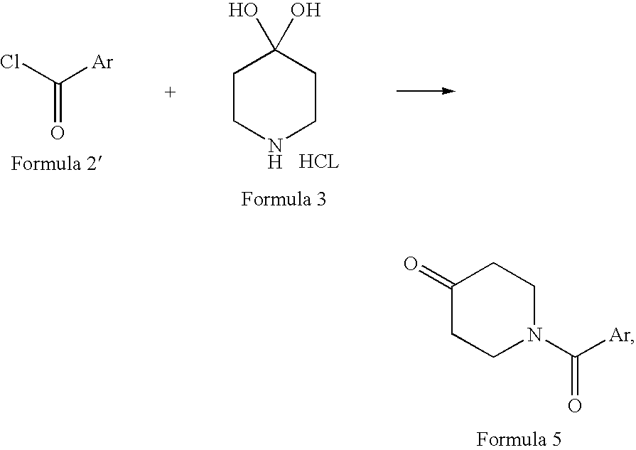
ClC([Ar])=O.C1CNCCC1(O)O.C1(=O)CCN(C([Ar])=O)CC1
